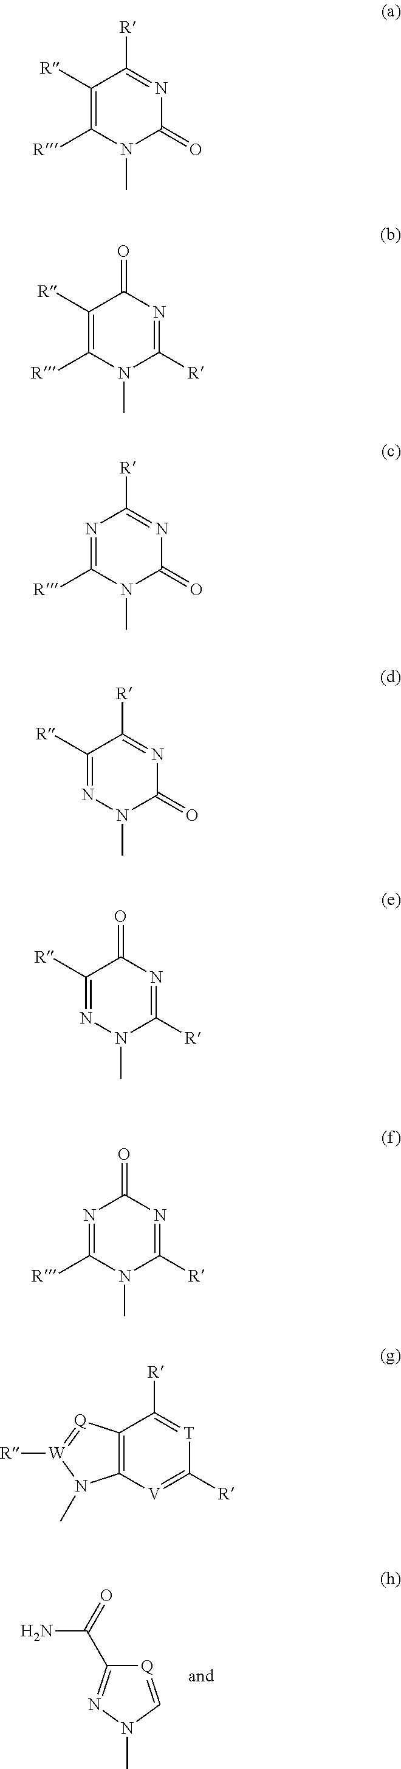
[Q]1=CN(C)N=C1C(=O)N.C1([R])=C([R])N(C)C(=O)N=C1[R].C1([R])=C([R])N(C)C([R])=NC1=O.N1=C([R])N(C)C(=O)N=C1[R].C1([R])=NN(C)C(=O)N=C1[R].C1([R])=NN(C)C([R])=NC1=O.N1=C([R])N(C)C([R])=NC1=O.C12=C([V]=C([R])[T]=C1[R])N(C)[W]([R])=[Q]2
